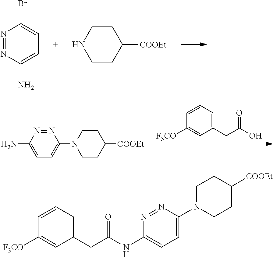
C1(CC(O)=O)=CC=CC([F3CO])=C1.N1=NC(N2CCC([COOEt])CC2)=CC=C1N.N1=NC(N)=CC=C1Br.C1CC([COOEt])CCN1.C1(CC(NC2=CC=C(N3CCC([COOEt])CC3)N=N2)=O)=CC=CC([F3CO])=C1
